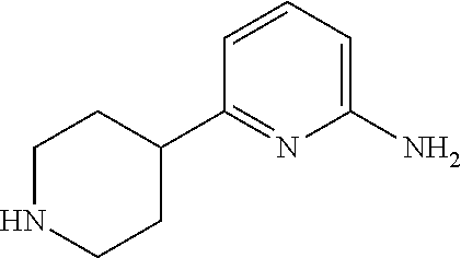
C1NCCC(C2=NC(N)=CC=C2)C1
